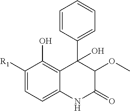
C1([R1])=CC=C2C(=C1O)C(C1=CC=CC=C1)(O)C(OC)C(=O)N2
